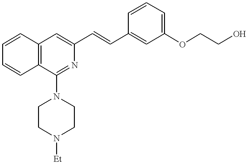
C1=CC2=C(C=C1)C(N1CCN([Et])CC1)=NC(C=CC1=CC(OCCO)=CC=C1)=C2
